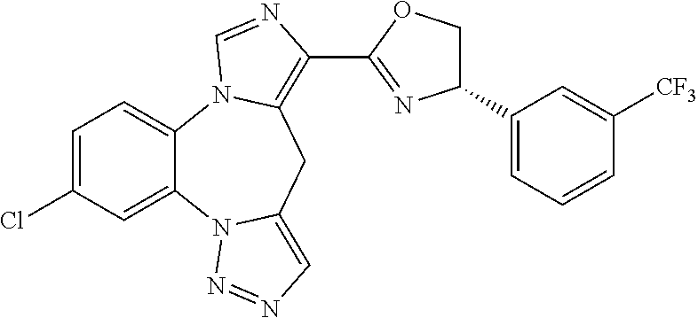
C1=C(Cl)C=C2C(=C1)N1C(=C(C3=NC(C4=CC=CC([CF3])=C4)CO3)N=C1)CC1=CN=NN21
